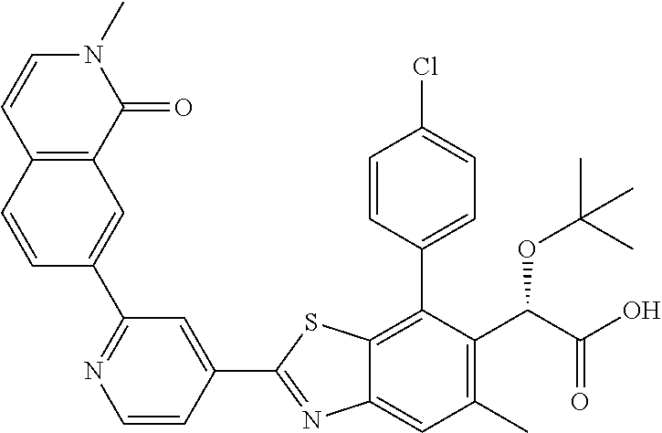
C1(C2=NC3=CC(C)=C(C(OC(C)(C)C)C(=O)O)C(C4=CC=C(Cl)C=C4)=C3S2)=CC(C2=CC3=C(C=C2)C=CN(C)C3=O)=NC=C1
